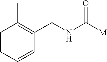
C1=CC=CC(CNC([M])=O)=C1C
